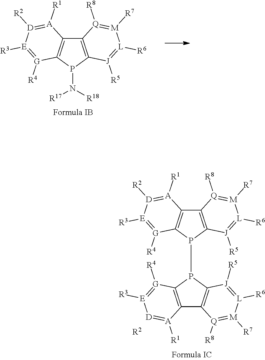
C12=C(P(N([R18])[R17])C3=C1[A]([R1])=[D]([R2])[E]([R3])=[G]3[R4])[J]([R5])=[L]([R6])[M]([R7])=[Q]2[R8].C12=C(P(P3C4=C(C5=C3[J]([R5])=[L]([R6])[M]([R7])=[Q]5[R8])[A]([R1])=[D][E]([R3])=[G]4[R4])C3=C1[A]([R1])=[D]([R2])[E]([R3])=[G]3[R4])[J]([R5])=[L]([R6])[M]([R7])=[Q]2[R8].[R2]
